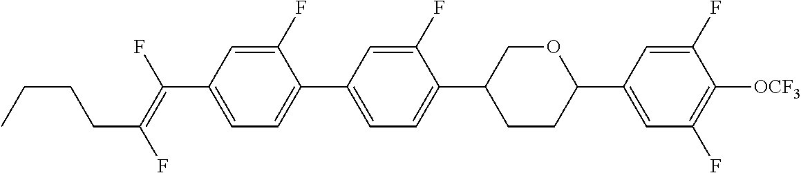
C(C1=CC=C(C2=CC=C(C3CCC(C4=CC(F)=C([OCF3])C(F)=C4)OC3)C(F)=C2)C(F)=C1)(=C(F)CCCC)F
